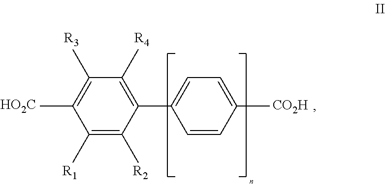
C1(C)=C(C)C(C)=C(C)C(C2=CC=C(C)C=C2)=C1C.[R3].[R4].[R1].[R2].[CO2H].[HO2C]
